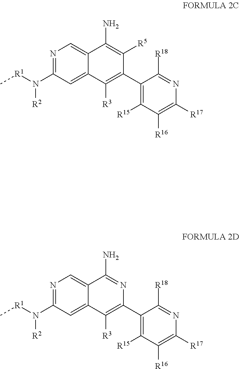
N1=C(N([R2])[R1]C)C=C2C(=C1)C(N)=C([R5])C(C1=C([R15])C([R16])=C([R17])N=C1[R18])=C2[R3].N1=C(N([R2])[R1]C)C=C2C(=C1)C(N)=NC(C1=C([R15])C([R16])=C([R17])N=C1[R18])=C2[R3]
